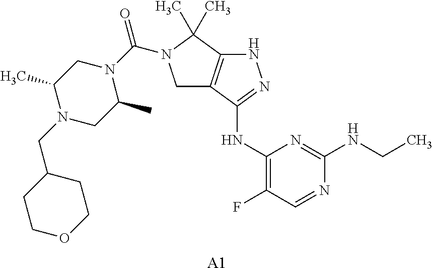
C1C2=C(C(C)(C)N1C(=O)N1CC(C)N(CC3CCOCC3)CC1C)NN=C2NC1=C(F)C=NC(NCC)=N1.[A1]
